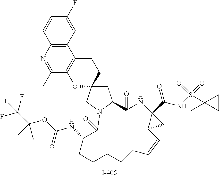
C1=CC2=C(C=C1F)C1=C(C(C)=N2)OC2(CC1)CC1N(C2)C(=O)C(NC(OC(C(F)(F)F)(C)C)=O)CCCCCC=CC2C(C(NS(=O)(=O)C3(C)CC3)=O)(NC1=O)C2
